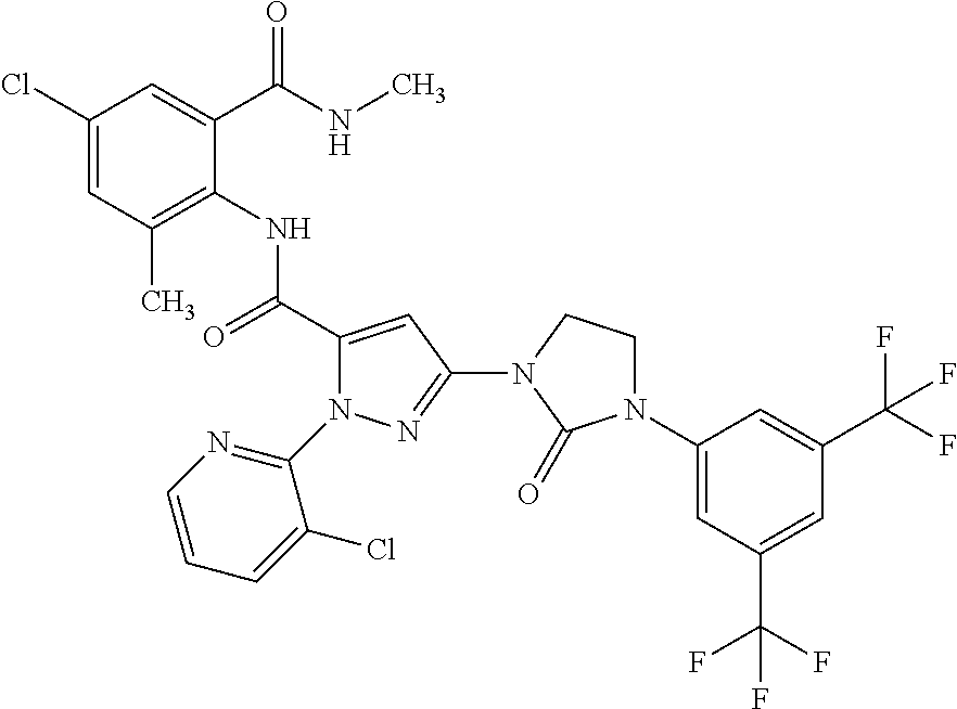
C1(Cl)=CC(C)=C(NC(C2=CC(N3CCN(C4=CC(C(F)(F)F)=CC(C(F)(F)F)=C4)C3=O)=NN2C2=NC=CC=C2Cl)=O)C(C(NC)=O)=C1
